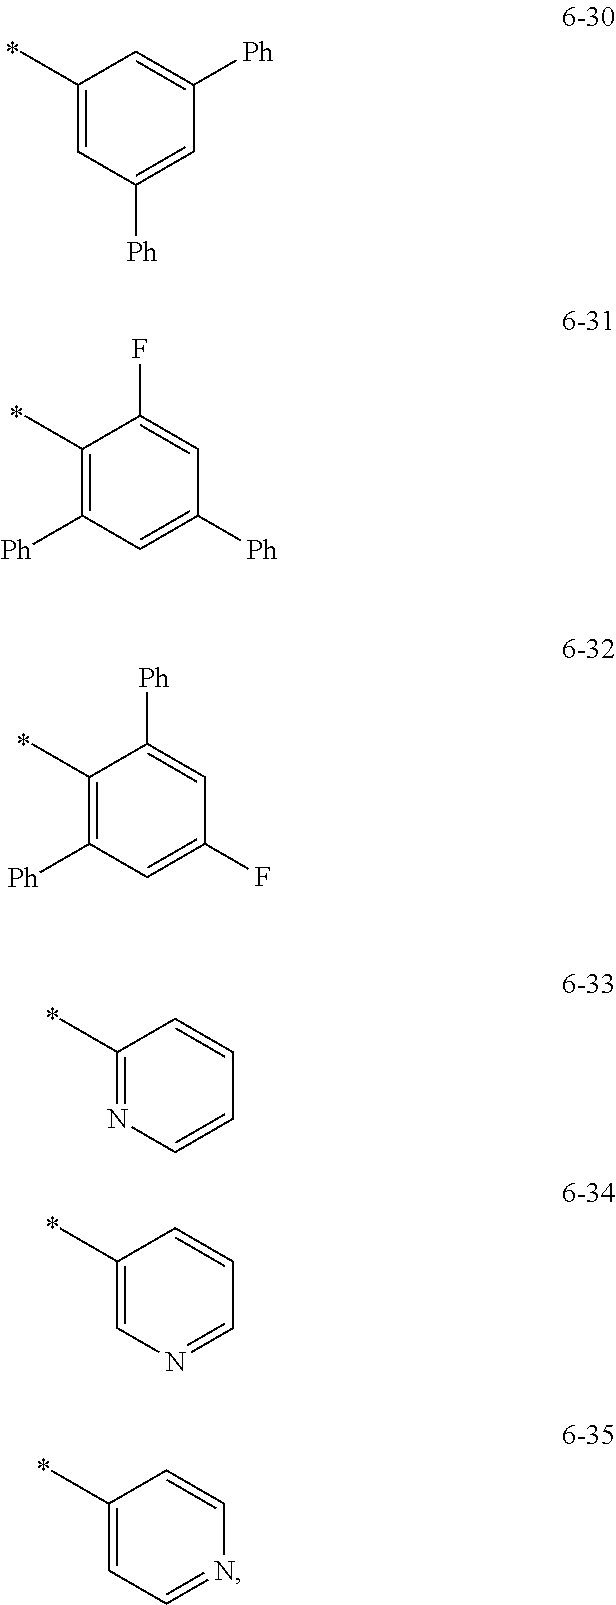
C1(C)=NC=CC=C1.C1(C)=CN=CC=C1.C1(C)=CC=NC=C1.C1(C)=CC([Ph])=CC([Ph])=C1.C1(C)=C([Ph])C=C([Ph])C=C1F.C1(C)=C([Ph])C=C(F)C=C1[Ph]
